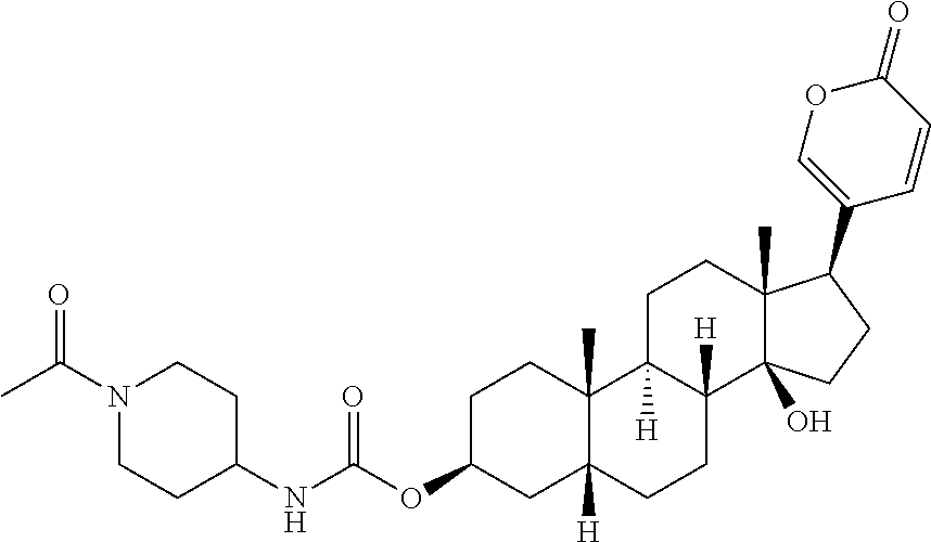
N1(C(C)=O)CCC(NC(OC2CC3([H])C(C)(CC2)C2([H])C([H])(CC3)C3(O)C(C)(CC2)C(C2=COC(=O)C=C2)CC3)=O)CC1
